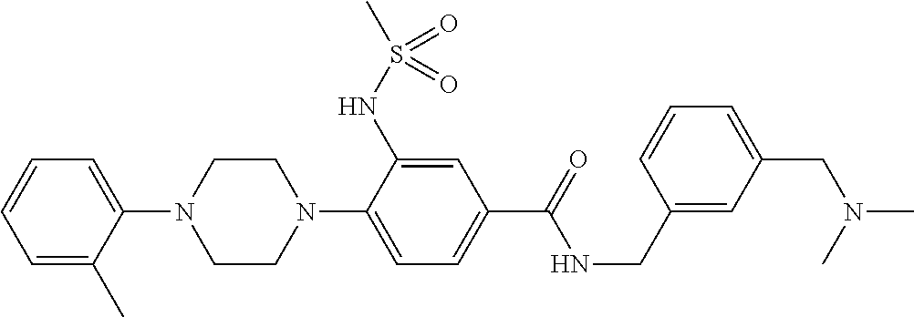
C1(N2CCN(C3=CC=C(C(NCC4=CC(CN(C)C)=CC=C4)=O)C=C3NS(C)(=O)=O)CC2)=CC=CC=C1C
